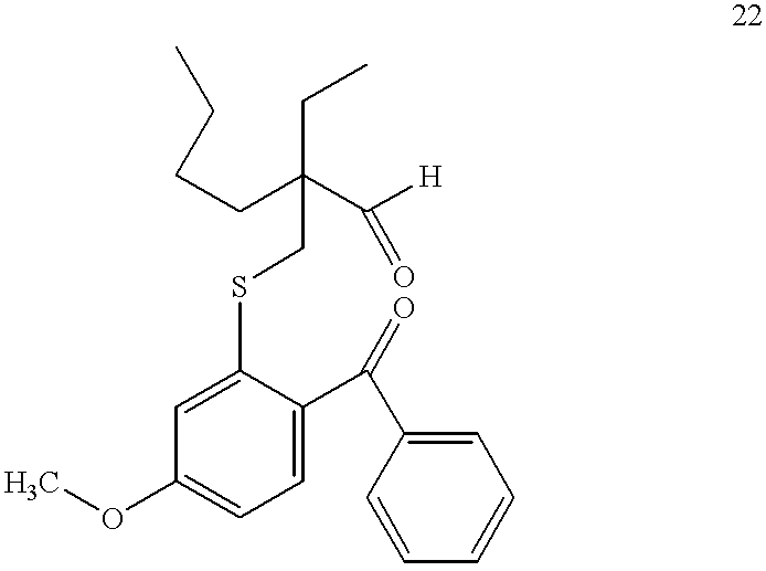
C1=C(SCC(CC)(CCCC)C([H])=O)C(C(C2=CC=CC=C2)=O)=CC=C1OC
